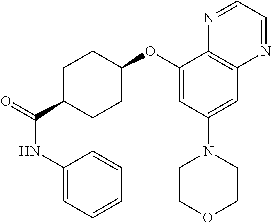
C1(NC(C2CCC(OC3=CC(N4CCOCC4)=CC4=C3N=CC=N4)CC2)=O)=CC=CC=C1
